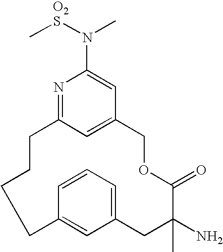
C12=CC(=NC(N([O2S]C)C)=C1)CCCCC1=CC(=CC=C1)CC(N)(C)C(=O)OC2
